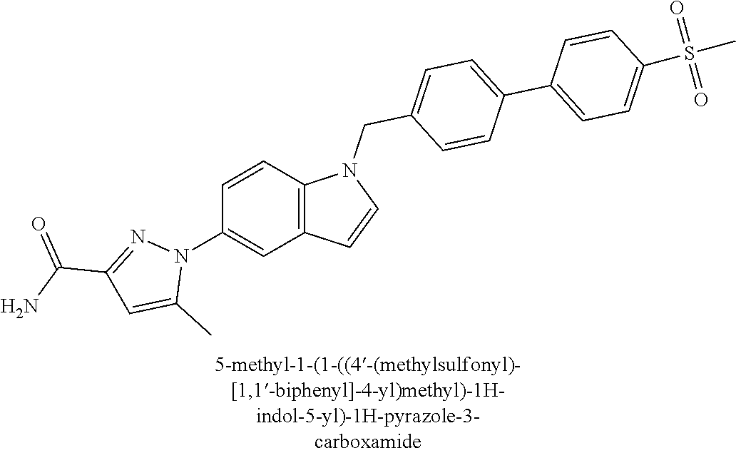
C12=C(C=CC(N3N=C(C(=O)N)C=C3C)=C1)N(CC1=CC=C(C3=CC=C(S(C)(=O)=O)C=C3)C=C1)C=C2
